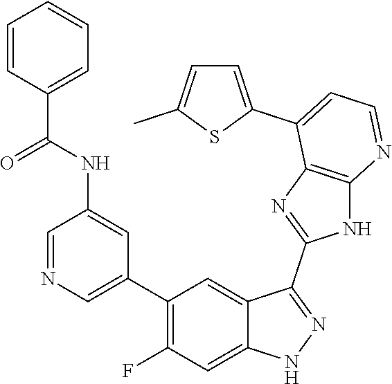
C1=NC=C(C2=C(F)C=C3C(=C2)C(C2=NC4=C(N2)N=CC=C4C2=CC=C(C)S2)=NN3)C=C1NC(C1=CC=CC=C1)=O
